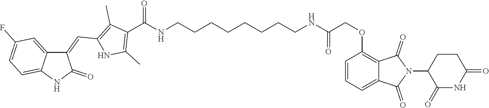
C1(=CC2=C(C)C(C(NCCCCCCCCNC(COC3=C4C(=CC=C3)C(=O)N(C3C(=O)NC(=O)CC3)C4=O)=O)=O)=C(C)N2)C2=CC(F)=CC=C2NC1=O
